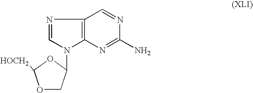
O1CC(N2C3=C(N=C2)C=NC(N)=N3)OC1[HOCH2]
